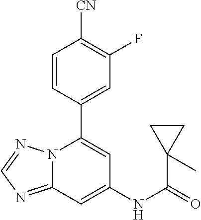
C12=NC=NN1C(C1=CC(F)=C([CN])C=C1)=CC(NC(=O)C1(C)CC1)=C2
